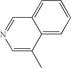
C1=C(C)C2=CC=CC=C2C=N1
